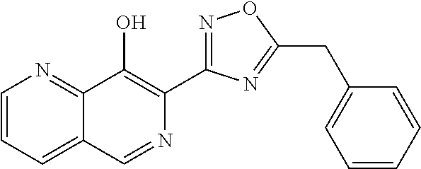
C1=CC=C2C(=N1)C(O)=C(C1=NOC(CC3=CC=CC=C3)=N1)N=C2
